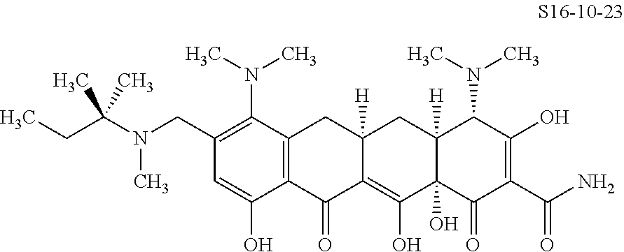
C12=C(C(=O)C3=C(O)C4(O)C([H])(CC3([H])C1)C(N(C)C)C(O)=C(C(N)=O)C4=O)C(O)=CC(CN(C)C(CC)(C)C)=C2N(C)C
